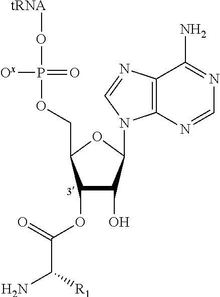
C12=C(N=CN=C1N)N(C1C(O)C(OC(C(N)[R1])=O)C(COP(O[tRNA])(=O)[Ox])O1)C=N2
